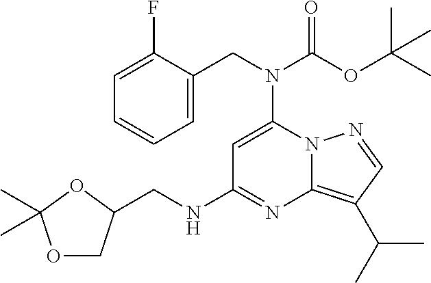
C12=C(C(C)C)C=NN1C(N(CC1=CC=CC=C1F)C(OC(C)(C)C)=O)=CC(NCC1COC(C)(C)O1)=N2
